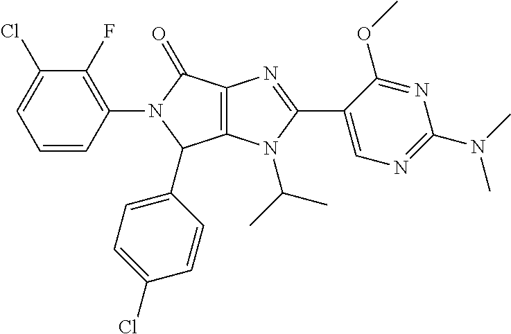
C12=C(N(C(C)C)C(C3=CN=C(N(C)C)N=C3OC)=N1)C(C1=CC=C(Cl)C=C1)N(C1=C(F)C(Cl)=CC=C1)C2=O
